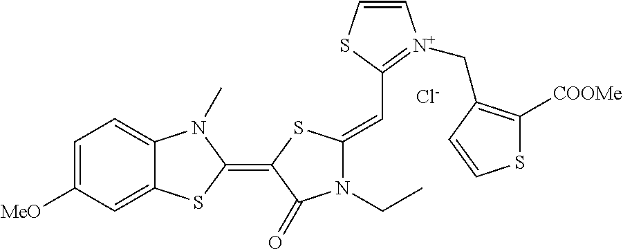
[Cl-].C1=C([MeO])C=C2C(=C1)N(C)C(=C1C(=O)N(CC)C(=CC3=[N+](CC4=C([COOMe])SC=C4)C=CS3)S1)S2
